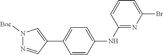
N1=CC(C2=CC=C(NC3=NC(Br)=CC=C3)C=C2)=CN1[Boc]
